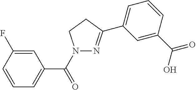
C1=C(F)C=CC=C1C(N1N=C(C2=CC=CC(C(=O)O)=C2)CC1)=O
